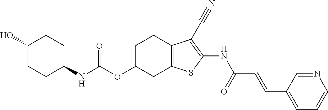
C(OC1CC2=C(CC1)C(C#N)=C(NC(C=CC1=CC=CN=C1)=O)S2)(=O)NC1CCC(O)CC1
